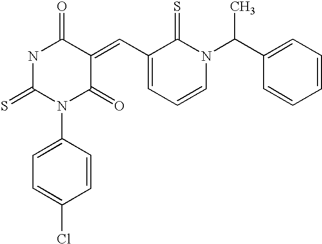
N1C(=S)N(C2=CC=C(Cl)C=C2)C(=O)C(=CC2=CC=CN(C(C3=CC=CC=C3)C)C2=S)C1=O
